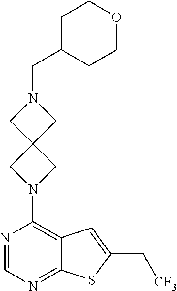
C1C(CN2CC3(C2)CN(C2=C4C(=NC=N2)SC(C[CF3])=C4)C3)CCOC1
